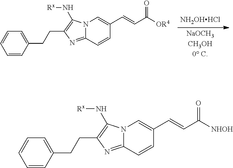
[NH2OHHCl].C1(CCC2=C(N[Rx])N3C(=N2)C=CC(C=CC([OR4])=O)=C3)=CC=CC=C1.C1(CCC2=C(N[Rx])N3C(=N2)C=CC(C=CC([NHOH])=O)=C3)=CC=CC=C1
